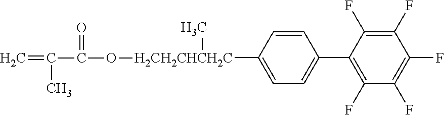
C1([H2CH2CHCH2C](C)OC(=O)C(C)=C)=CC=C(C2=C(F)C(F)=C(F)C(F)=C2F)C=C1
